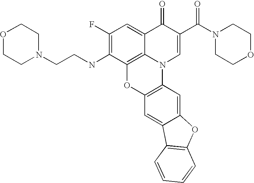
C1(F)=C(NCCN2CCOCC2)C2=C3C(=C1)C(=O)C(C(N1CCOCC1)=O)=CN3C1=C(O2)C=C2C(=C1)OC1=C2C=CC=C1
